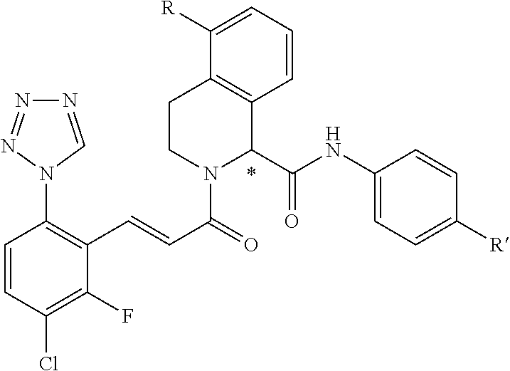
C1=CC(Cl)=C(F)C(C=CC(=O)N2C(C(NC3=CC=C([R])C=C3)=O)C3=C(CC2)C([R])=CC=C3)=C1N1N=NN=C1
